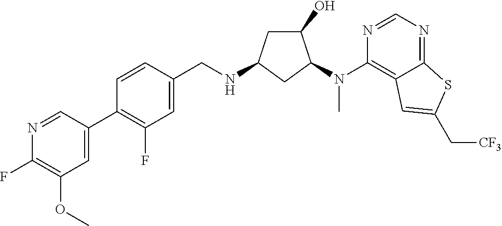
C1(F)=C(OC)C=C(C2=C(F)C=C(CNC3CC(O)C(N(C4=C5C(=NC=N4)SC(C[CF3])=C5)C)C3)C=C2)C=N1
